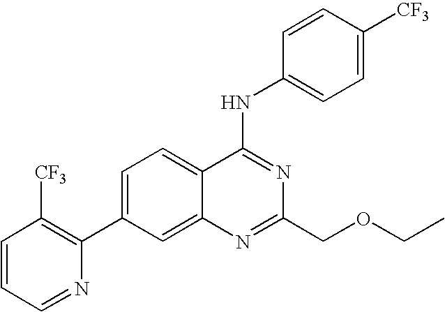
C1=CC=NC(C2=CC=C3C(=C2)N=C(COCC)N=C3NC2=CC=C([CF3])C=C2)=C1[CF3]
